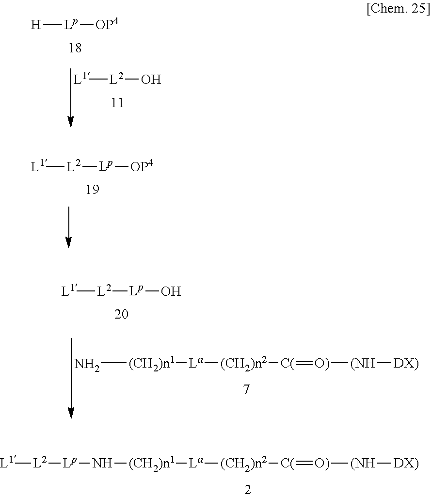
[H][Lp][OP4].[L1][L2]O.[L1][L2][Lp][OP4].[L1][L2][Lp]N[(CH2)n1][La][(CH2)n2][C(]=[O)][(NH][DX)].[L1][L2][Lp]O.N[(CH2)n1][La][(CH2)n2][C(]=[O)][(NH][DX)]
